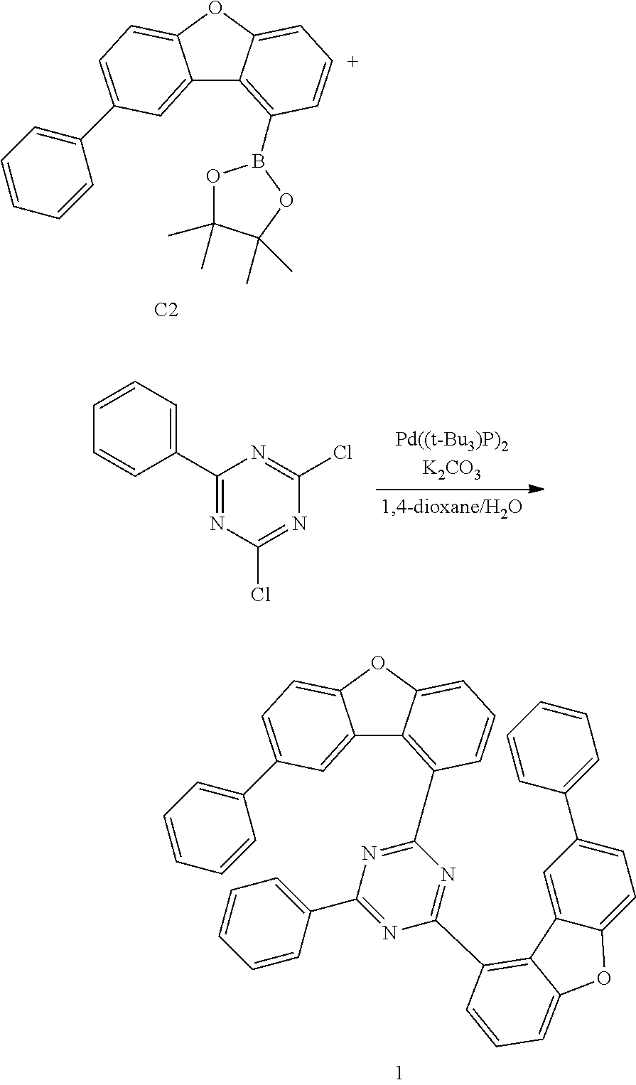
C12=CC(C3=CC=CC=C3)=CC=C1OC1=C[C+]=CC(B3OC(C)(C)C(C)(C)O3)=C21.[C2].C1(C2=CC=CC=C2)=NC(Cl)=NC(Cl)=N1.C12=CC(C3=CC=CC=C3)=CC=C1OC1=CC=CC(C3=NC(C4=CC=CC=C4)=NC(C4=C5C6=CC(C7=CC=CC=C7)=CC=C6OC5=CC=C4)=N3)=C21
